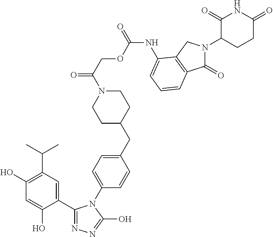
C1(C2=NN=C(O)N2C2=CC=C(CC3CCN(C(COC(NC4=CC=CC5=C4CN(C4CCC(=O)NC4=O)C5=O)=O)=O)CC3)C=C2)=CC(C(C)C)=C(O)C=C1O
